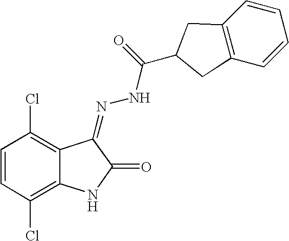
C1=CC(Cl)=C2C(=C1Cl)C(=NNC(=O)C1CC3=C(C=CC=C3)C1)C(=O)N2
